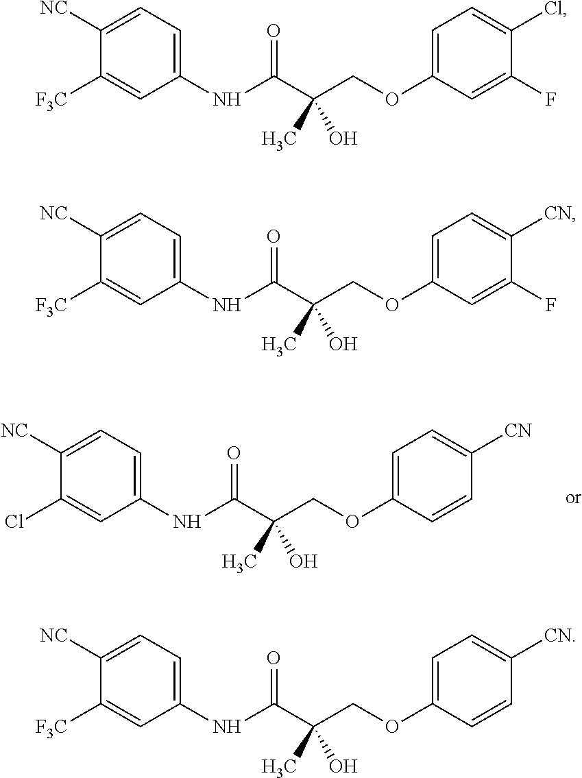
C1(NC(=O)C(COC2=CC=C(Cl)C(F)=C2)(C)O)=CC=C([NC])C([F3C])=C1.C1(NC(=O)C(COC2=CC=C([CN])C(F)=C2)(C)O)=CC=C([NC])C([F3C])=C1.C1(NC(=O)C(COC2=CC=C([CN])C=C2)(C)O)=CC=C([NC])C([F3C])=C1.C1(NC(=O)C(COC2=CC=C([CN])C=C2)(C)O)=CC=C([NC])C(Cl)=C1
